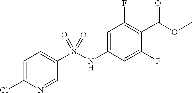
C1=C(Cl)N=CC(S(NC2=CC(F)=C(C(OC)=O)C(F)=C2)(=O)=O)=C1
